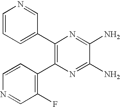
C1(C2=C(C3=C(F)C=NC=C3)N=C(N)C(N)=N2)=CC=CN=C1
